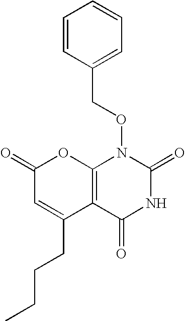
C12=C(C(=O)NC(=O)N1OCC1=CC=CC=C1)C(CCCC)=CC(=O)O2
